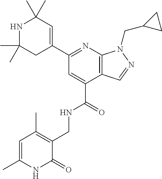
C1(C)(C)CC(C2=NC3=C(C(C(=O)NCC4=C(C)C=C(C)NC4=O)=C2)C=NN3CC2CC2)=CC(C)(C)N1
